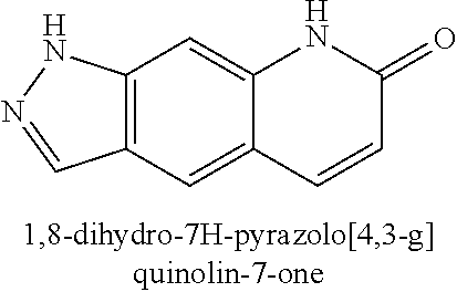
C12=C(C=C3C(=C1)NC(=O)C=C3)C=NN2
